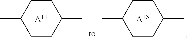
C1C(C)CCC(C)C1.[A11].C1C(C)CCC(C)C1.[A13]
